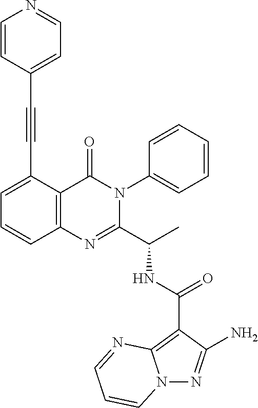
C1(C(NC(C2=NC3=C(C(=O)N2C2=CC=CC=C2)C(C#CC2=CC=NC=C2)=CC=C3)C)=O)=C2N(N=C1N)C=CC=N2
